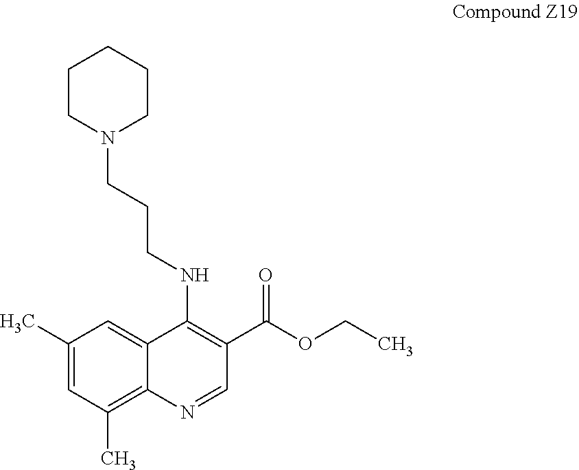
C1(C)=CC(C)=C2C(=C1)C(NCCCN1CCCCC1)=C(C(OCC)=O)C=N2
